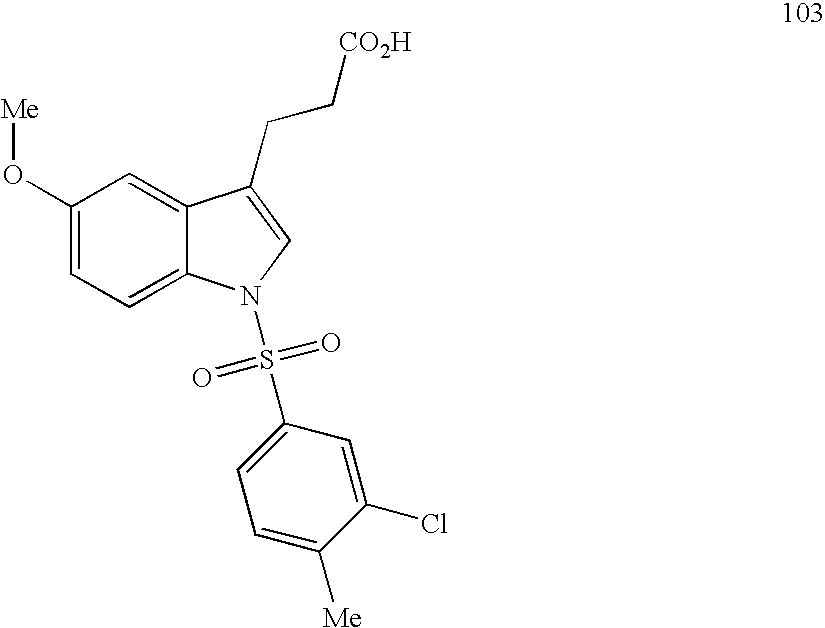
C1(O[Me])=CC=C2C(=C1)C(CC[CO2H])=CN2S(C1=CC=C([Me])C(Cl)=C1)(=O)=O
